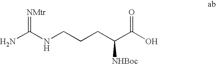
NC(NCCCC(C(O)=O)[NHBoc])=[NMtr]
